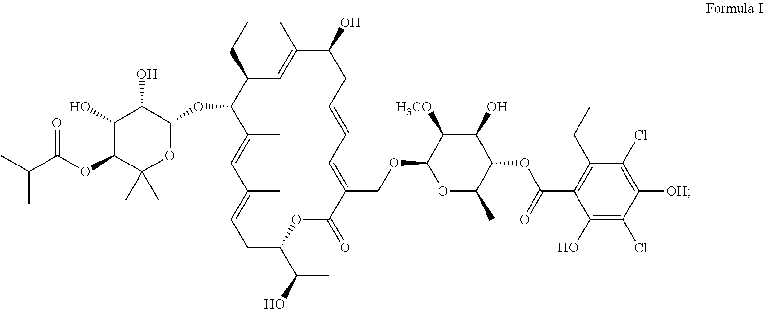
CCC1C(OC2C(O)C(O)C(OC(C(C)C)=O)C(C)(C)O2)C(C)=CC(C)=CCC(C(C)O)OC(=O)C(COC2OC(C)C(OC(=O)C3=C(CC)C(Cl)=C([OH])C(Cl)=C3O)C(O)C2[H3CO])=CC=CCC(O)C(C)=C1
